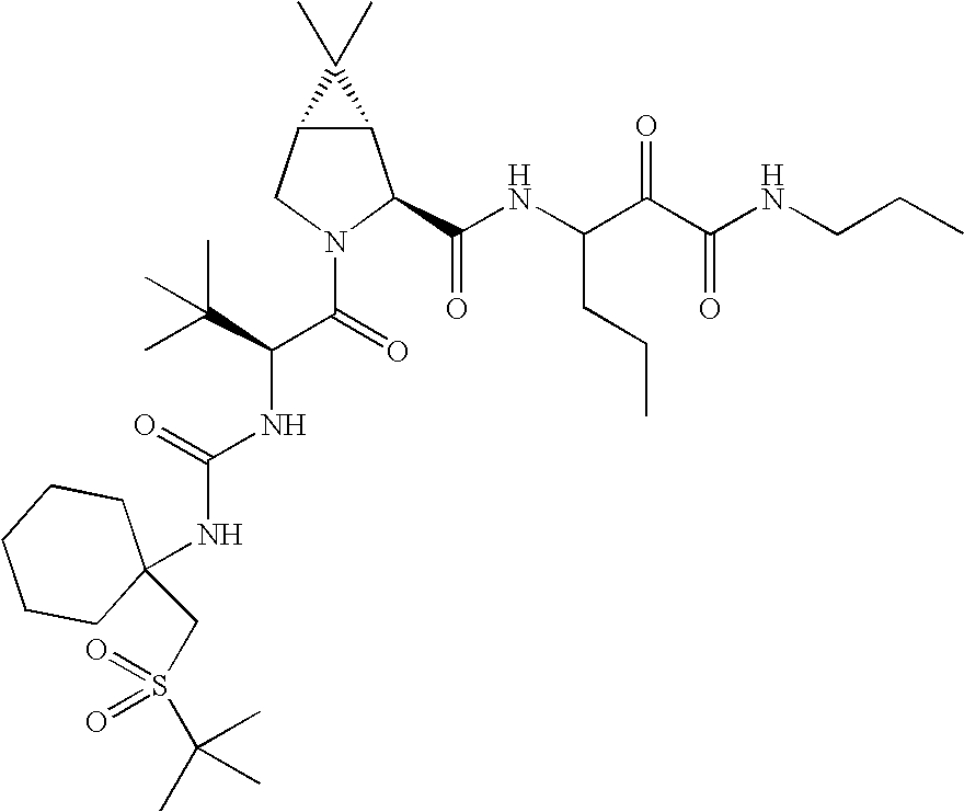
C12C(CN(C(=O)C(C(C)(C)C)NC(NC3(CS(C(C)(C)C)(=O)=O)CCCCC3)=O)C1C(NC(C(C(NCCC)=O)=O)CCC)=O)C2(C)C
